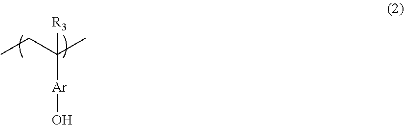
C([Ar]O)(CC)(C)[R3]
